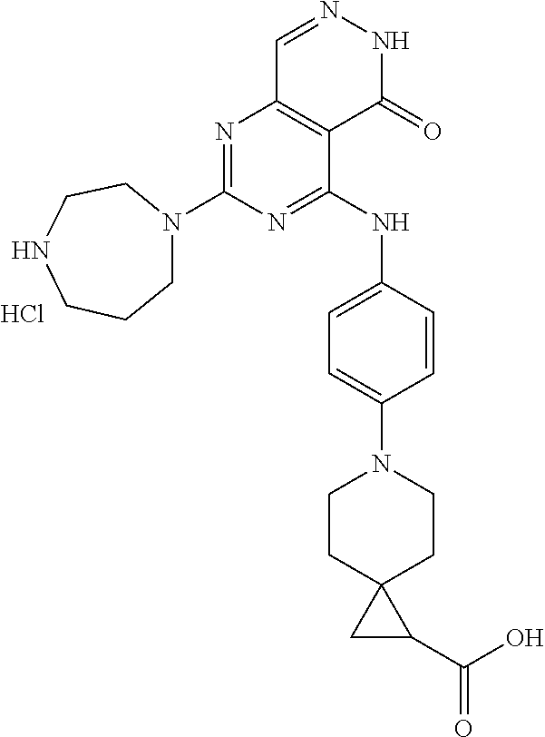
N1=C(NC2=CC=C(N3CCC4(CC3)CC4C(O)=O)C=C2)C2=C(N=C1N1CCCNCC1)C=NNC2=O.Cl
